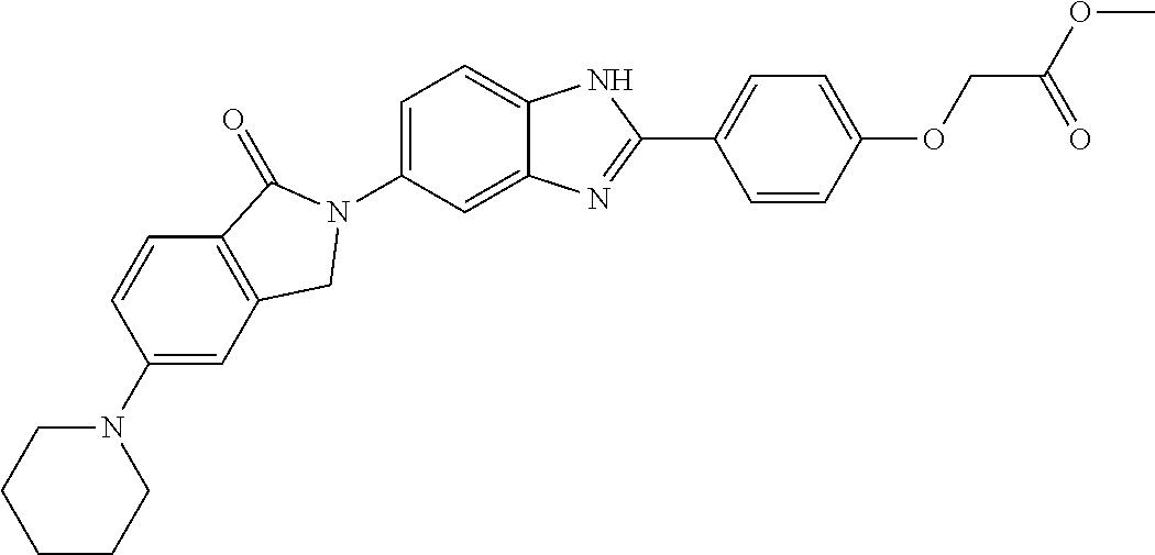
C1(N2CCCCC2)=CC2=C(C=C1)C(=O)N(C1=CC=C3C(=C1)N=C(C1=CC=C(OCC(=O)OC)C=C1)N3)C2
